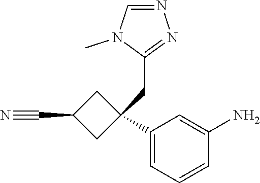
C1(C2(CC3=NN=CN3C)CC(C#N)C2)=CC=CC(N)=C1
